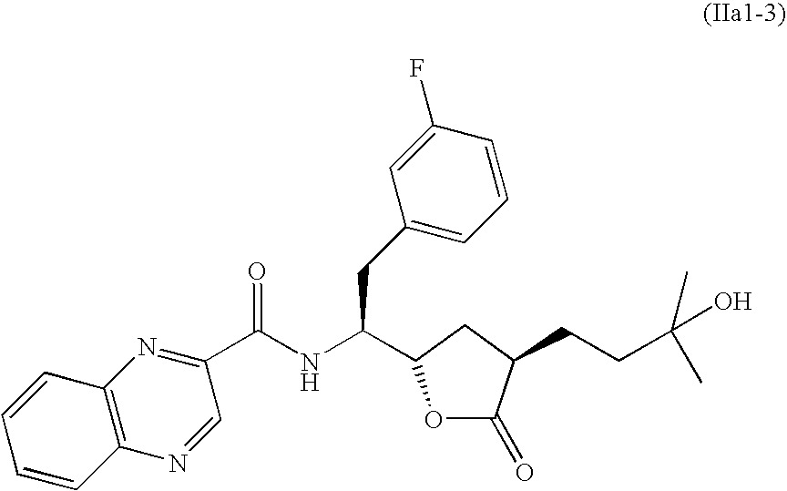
O1C(=O)C(CCC(C)(O)C)CC1C(NC(=O)C1=NC2=C(N=C1)C=CC=C2)CC1=CC=CC(F)=C1
